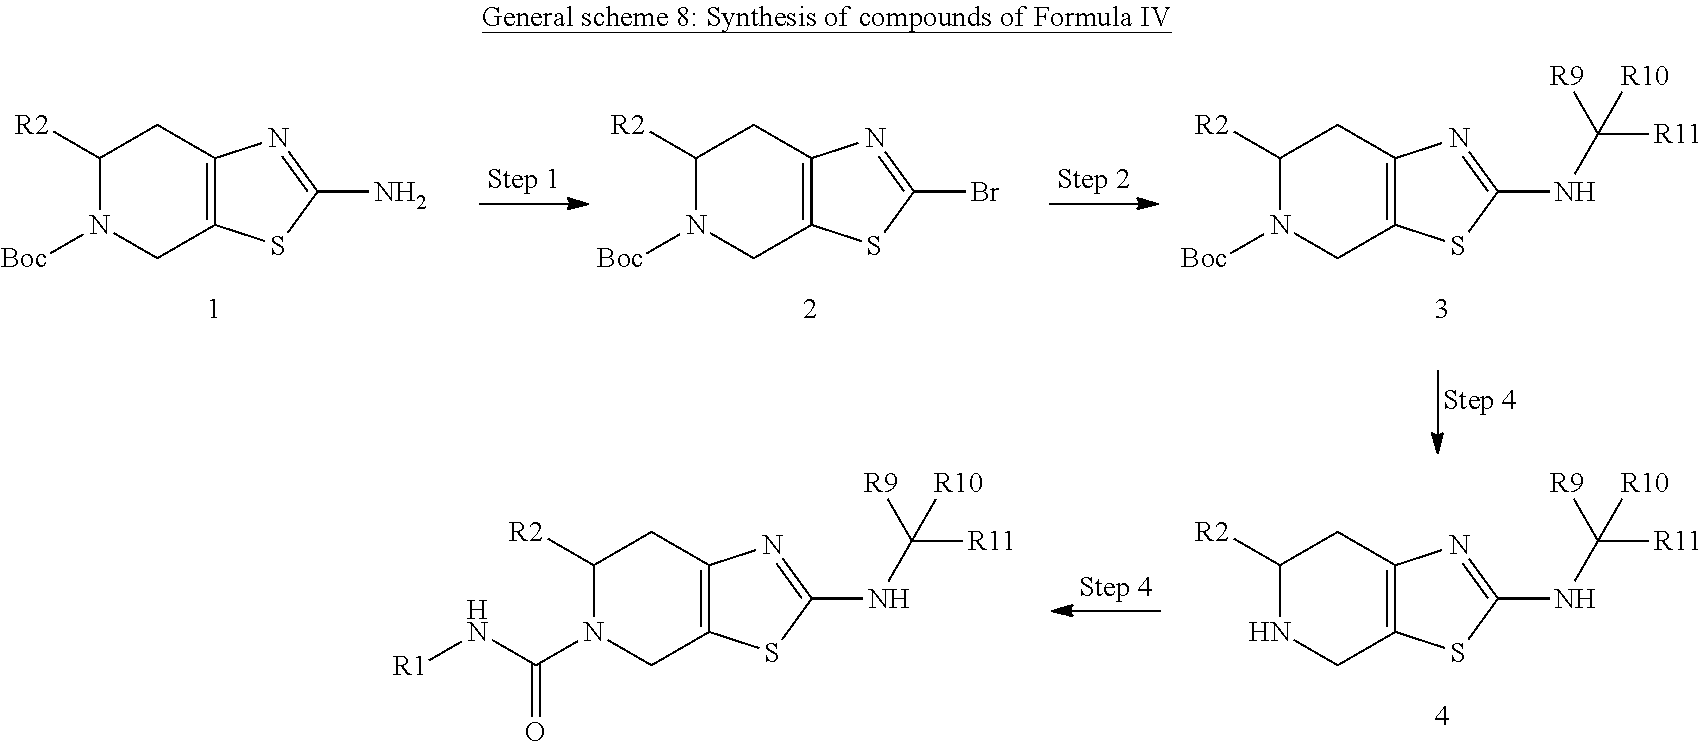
C1([R2])N([Boc])CC2=C(C1)N=C(N)S2.C1([R2])N([Boc])CC2=C(C1)N=C(Br)S2.C1([R2])N([Boc])CC2=C(C1)N=C(NC([R9])([R11])[R10])S2.C1([R2])NCC2=C(C1)N=C(NC([R9])([R11])[R10])S2.C(N[R1])(=O)N1C([R2])CC2=C(C1)SC(NC([R9])([R11])[R10])=N2
